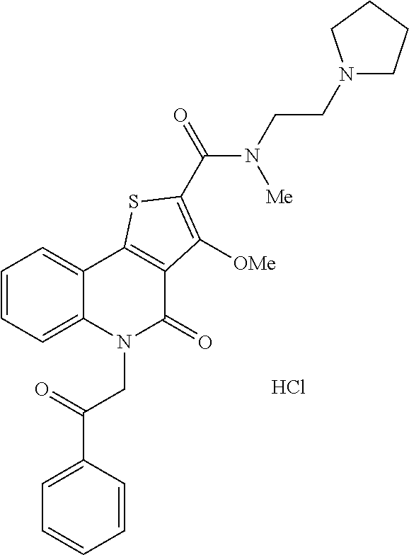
C1=C(C(=O)CN2C(=O)C3=C(C4=CC=CC=C24)SC(C(=O)N(CCN2CCCC2)[Me])=C3[OMe])C=CC=C1.Cl
